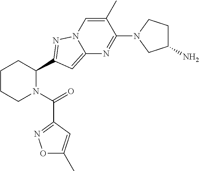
C1CCN(C(=O)C2=NOC(C)=C2)C(C2=NN3C=C(C)C(N4CC(N)CC4)=NC3=C2)C1
